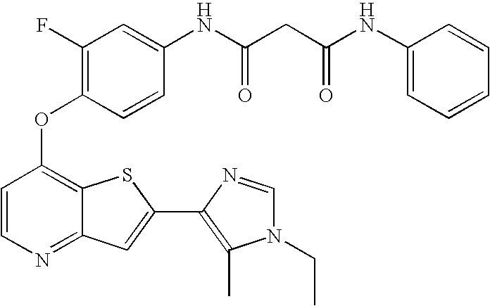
C1=CC(OC2=C(F)C=C(NC(CC(NC3=CC=CC=C3)=O)=O)C=C2)=C2C(=N1)C=C(C1=C(C)N(CC)C=N1)S2
